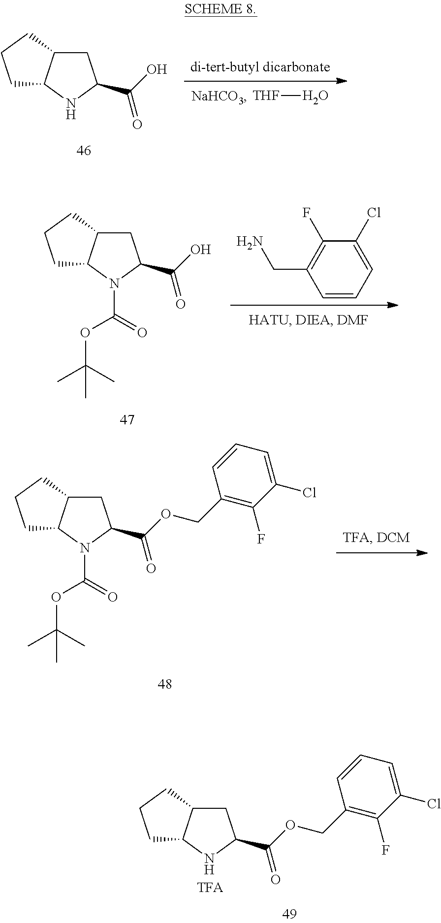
[THF]O.[di-tert-butyl dicarbonate].C1C2C(CC1)CC(C(=O)O)N2.C1=CC=C(Cl)C(F)=C1CN.C1C2C(CC1)CC(C(=O)O)N2C(OC(C)(C)C)=O.C1C2C(CC1)CC(C(=O)OCC1=C(F)C(Cl)=CC=C1)N2C(OC(C)(C)C)=O.C1C2C(CC1)CC(C(=O)OCC1=C(F)C(Cl)=CC=C1)N2
